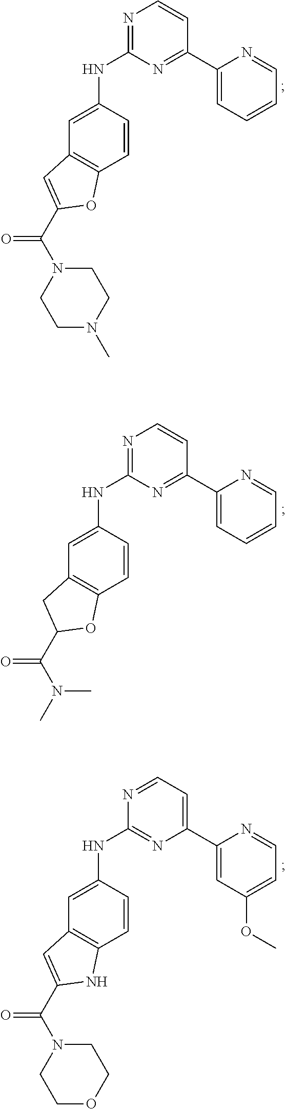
C1(NC2=NC=CC(C3=CC=CC=N3)=N2)=CC2=C(C=C1)OC(C(N1CCN(C)CC1)=O)=C2.C1(NC2=NC=CC(C3=CC=CC=N3)=N2)=CC2=C(C=C1)OC(C(N(C)C)=O)C2.C1(NC2=NC(C3=CC(OC)=CC=N3)=CC=N2)=CC2=C(C=C1)NC(C(N1CCOCC1)=O)=C2
